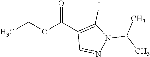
C(C)OC(C1=C(I)N(C(C)C)N=C1)=O
